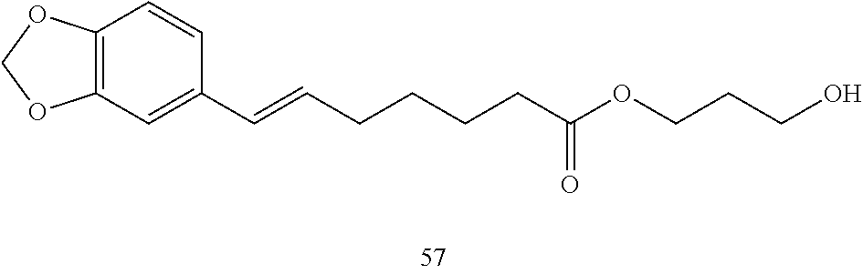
C12=C(OCO1)C=CC(C=CCCCCC(=O)OCCCO)=C2
